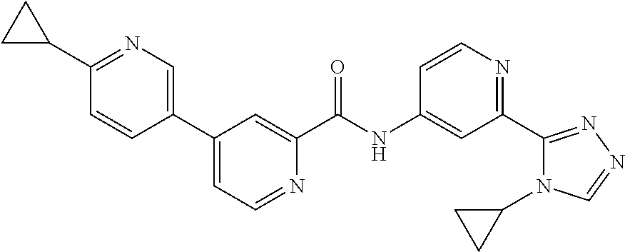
C1(C2CC2)=NC=C(C2=CC=NC(C(NC3=CC(C4=NN=CN4C4CC4)=NC=C3)=O)=C2)C=C1
